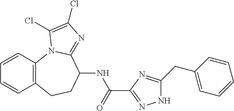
C1=CC2=C(C=C1)CCC(NC(=O)C1=NNC(CC3=CC=CC=C3)=N1)C1=NC(Cl)=C(Cl)N21
